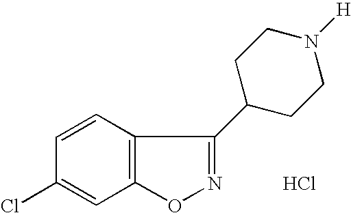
C1=CC2=C(C=C1Cl)ON=C2C1CCN([H])CC1.Cl
